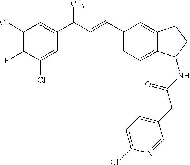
C1(Cl)=C(F)C(Cl)=CC(C(C=CC2=CC=C3C(=C2)CCC3NC(CC2=CC=C(Cl)N=C2)=O)[CF3])=C1
